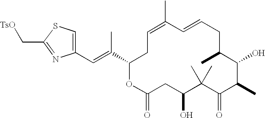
C(C1=NC(C=C(C2CC=C(C)C=CCC(C)C(O)C(C)C(=O)C(C)(C)C(O)CC(=O)O2)C)=CS1)[TsO]
